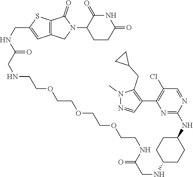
C1CC(=O)NC(=O)C1N1C(=O)C2=C(C1)C=C(CNC(CNCCOCCOCCOCCNC(=O)CNC1CCC(NC3=NC(C4=C(CC5CC5)N(C)N=C4)=C(Cl)C=N3)CC1)=O)S2
